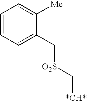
C1=CC=C(C[O2S]C[*CH*])C([Me])=C1
